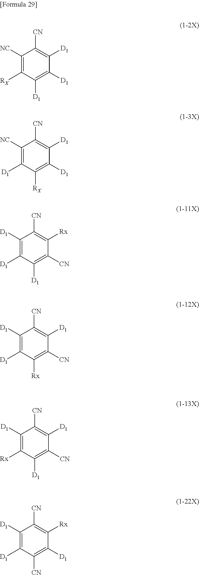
C1([NC])=C([RX])C([D1])=C([D1])C([D1])=C1[CN].C1([NC])=C([D1])C([RX])=C([D1])C([D1])=C1[CN].C1([D1])=C([D1])C([D1])=C([CN])C([Rx])=C1[CN].C1([D1])=C([D1])C([Rx])=C([CN])C([D1])=C1[CN].C1([D1])=C([Rx])C([D1])=C([CN])C([D1])=C1[CN].C1([D1])=C([D1])C([CN])=C([D1])C([Rx])=C1[CN]
